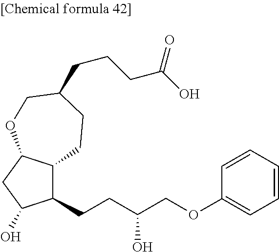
C1(CCC(COC2=CC=CC=C2)O)C2C(CC1O)OCC(CCCC(O)=O)CC2
